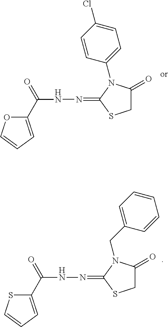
C1(C(NN=C2SCC(=O)N2C2=CC=C(Cl)C=C2)=O)=CC=CO1.C1(C(NN=C2SCC(=O)N2CC2=CC=CC=C2)=O)=CC=CS1
